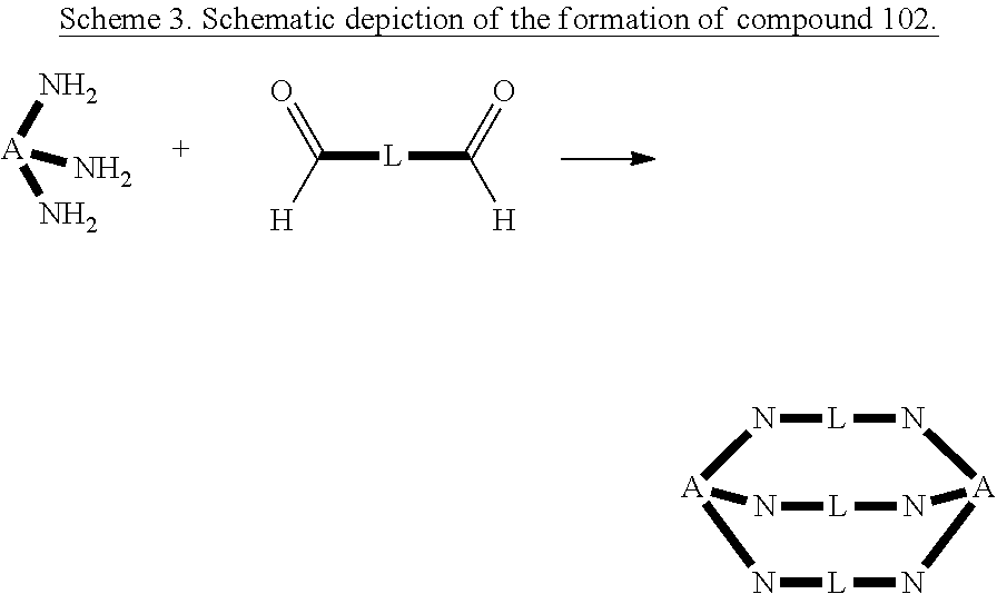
N[A](N)N.O=C([H])[L]C(=O)[H].N1[A]2N[L]N[A](N[L]1)N[L]N2
